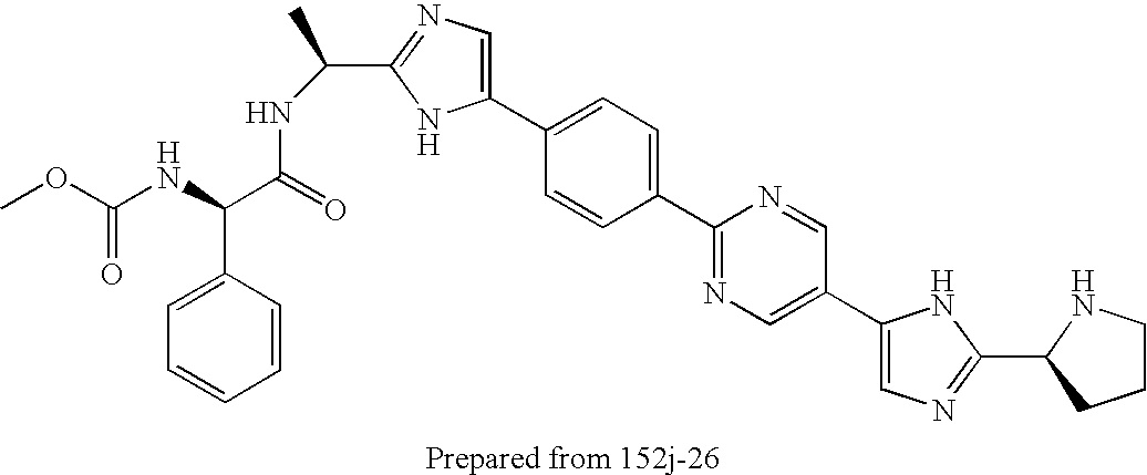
C1(C(C)NC(=O)C(NC(OC)=O)C2=CC=CC=C2)=NC=C(C2=CC=C(C3=NC=C(C4=CN=C(C5CCCN5)N4)C=N3)C=C2)N1
